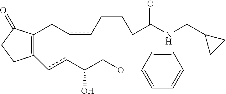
C1(=O)CCC(ccC(COC2=CC=CC=C2)O)=C1CccCCCC(NCC1CC1)=O
